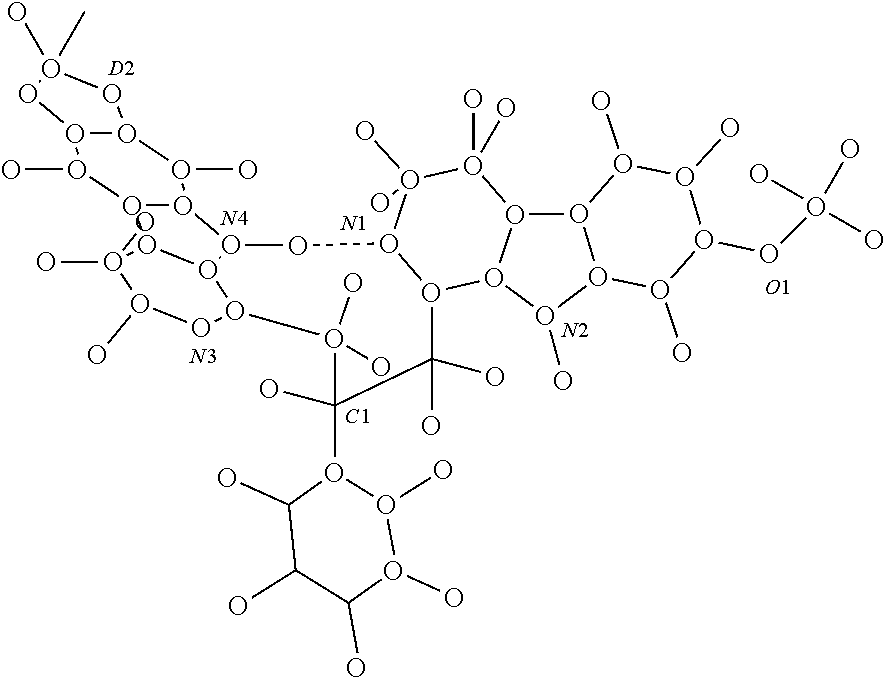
O12O3O(O(O)O1O(O)O(OO(O)(O)O)O(O)O2O)O1O(O(O)(O)O3(O)O)OO2O3O(O(O)O4O(O3O)OO(C)(O)O4)O3O2O(OO(O)O3(O)O)O(O)(O)C(O2C(O)C(O)C(O)O(O)O2O)(O)C1(O)O.[N3].[N4].[N1].[N2].[O1].[C1].[D2]
